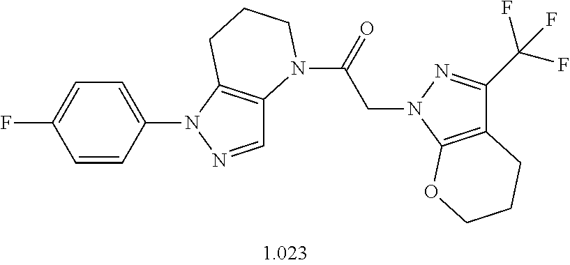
C1=C(N2N=CC3=C2CCCN3C(=O)CN2C3=C(C(C(F)(F)F)=N2)CCCO3)C=CC(F)=C1
